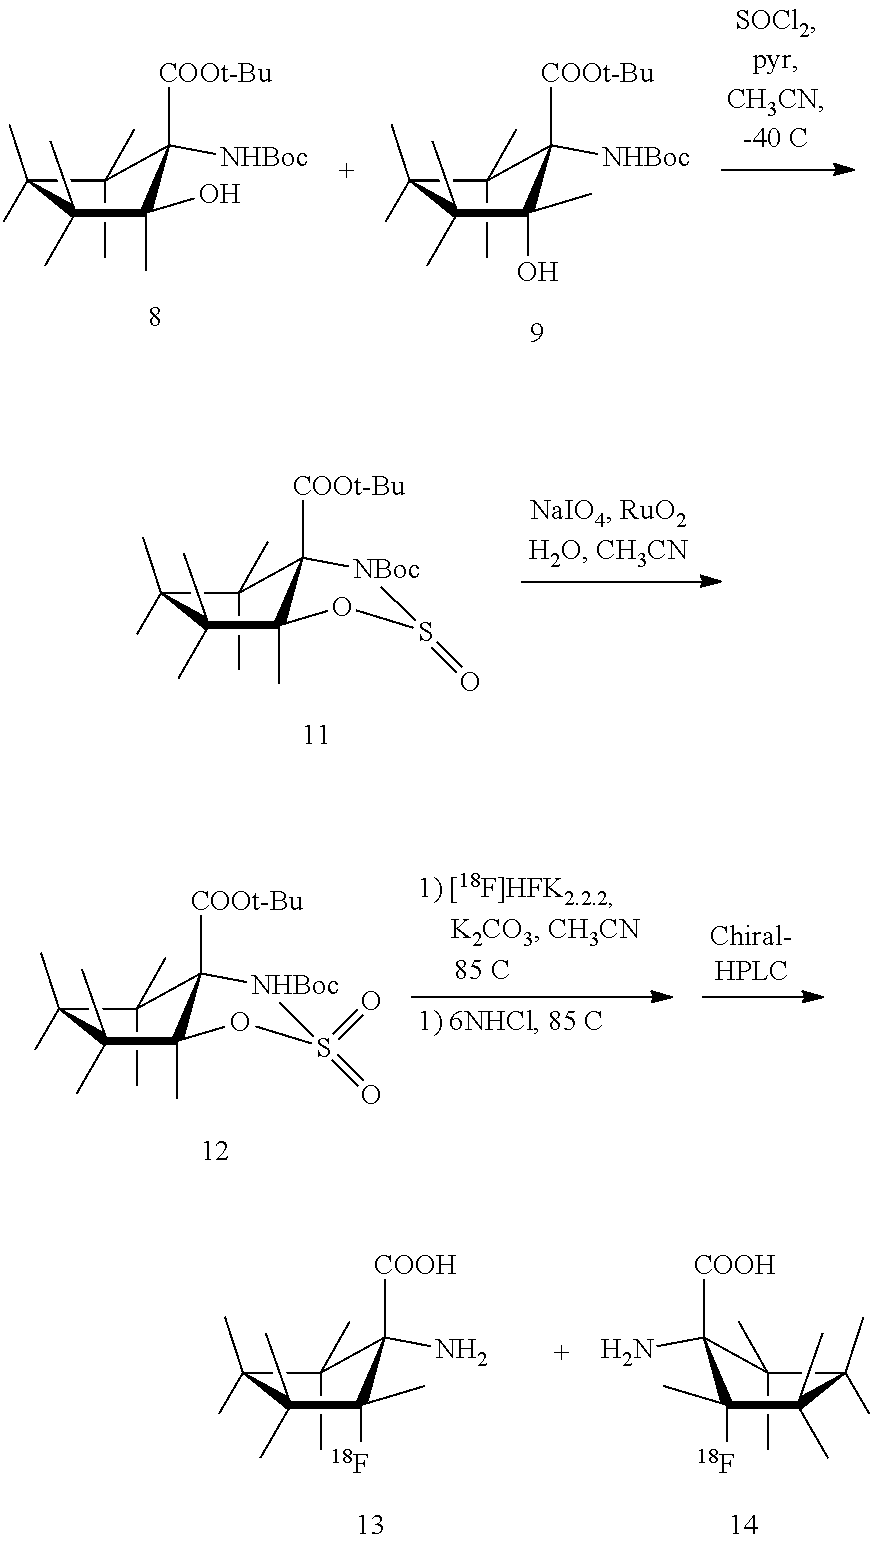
C1(C)(C)C(C)(C)C(C)(C)C(O)(C)C1([COOt-Bu])[NHBoc].C1(C)(C)C(C)(C)C(C)(C)C(C)(O)C1([COOt-Bu])[NHBoc].C1(C)(C)C(C)(C)C(C)(C)C2(C)C1([COOt-Bu])[NBoc]S(=O)O2.C1(C)(C)C(C)(C)C(C)(C)C2(C)C1([COOt-Bu])[NHBoc]S(=O)(=O)O2.C1(C)(C)C(C)(C)C(C)(C)C(C)([18F])C1([COOH])N.C1(C)(C)C(C)(C)C(C)(C)C(C)([18F])C1([COOH])N
